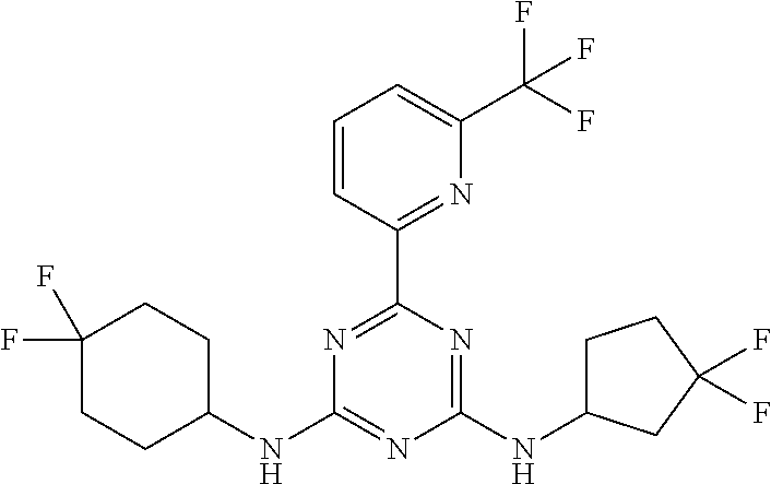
C1(NC2CCC(F)(F)CC2)=NC(NC2CCC(F)(F)C2)=NC(C2=NC(C(F)(F)F)=CC=C2)=N1
